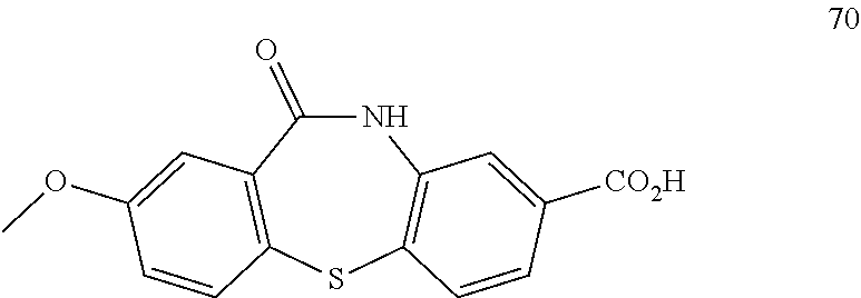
N1C(=O)C2=C(SC3=C1C=C([CO2H])C=C3)C=CC(OC)=C2
